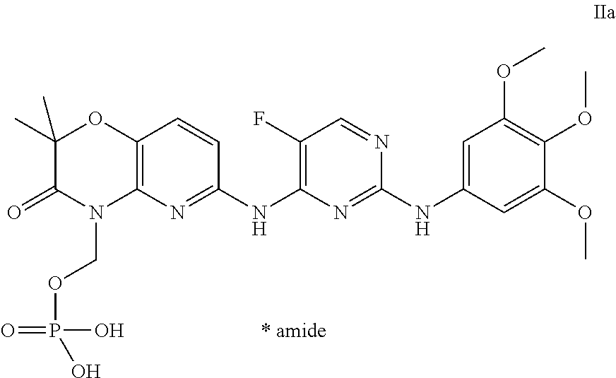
C1(F)=C(NC2=NC3=C(C=C2)OC(C)(C)C(=O)N3COP(O)(O)=O)N=C(NC2=CC(OC)=C(OC)C(OC)=C2)N=C1.[* amide]
